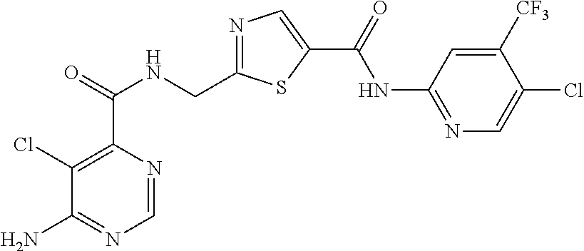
N1=C(CNC(C2=C(Cl)C(N)=NC=N2)=O)SC(C(=O)NC2=NC=C(Cl)C([CF3])=C2)=C1
